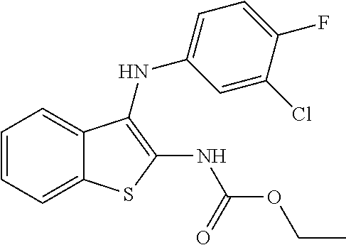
C1=CC=C2C(=C1)C(NC1=CC=C(F)C(Cl)=C1)=C(NC(OCC)=O)S2
